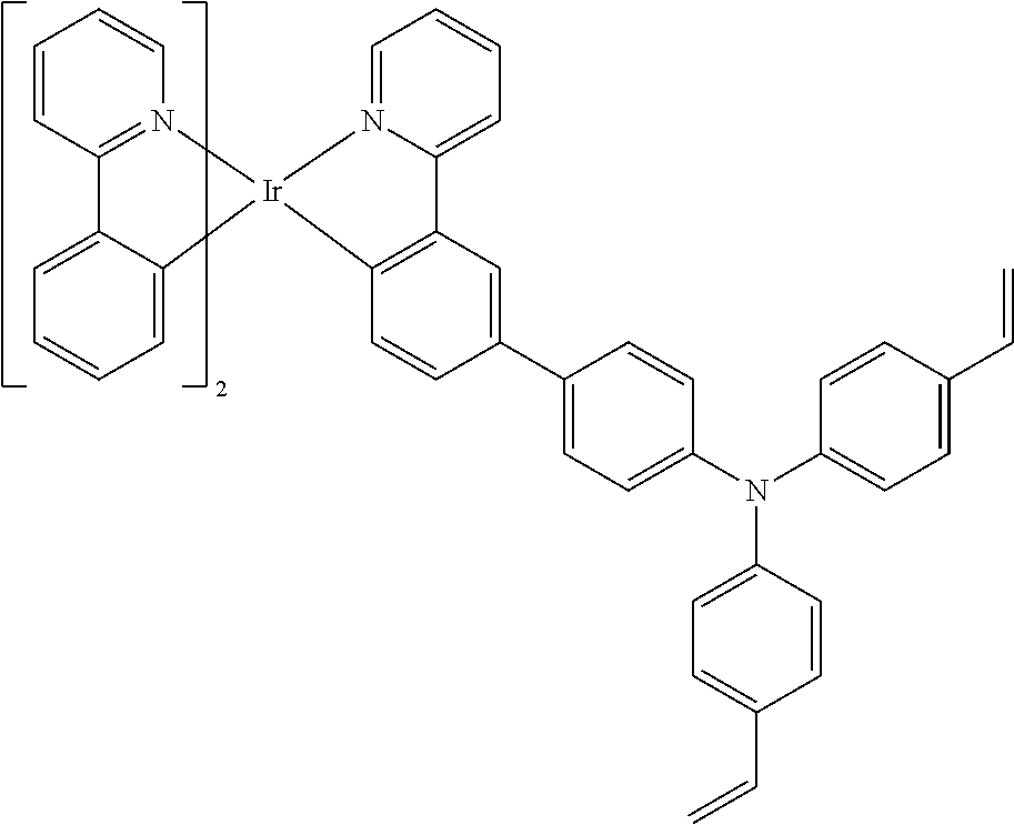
C1=CC=CN2=C1C1=CC=CC=C1[Ir]21N2=CC=CC=C2C2=C1C=CC(C1=CC=C(N(C3=CC=C(C=C)C=C3)C3=CC=C(C=C)C=C3)C=C1)=C2
